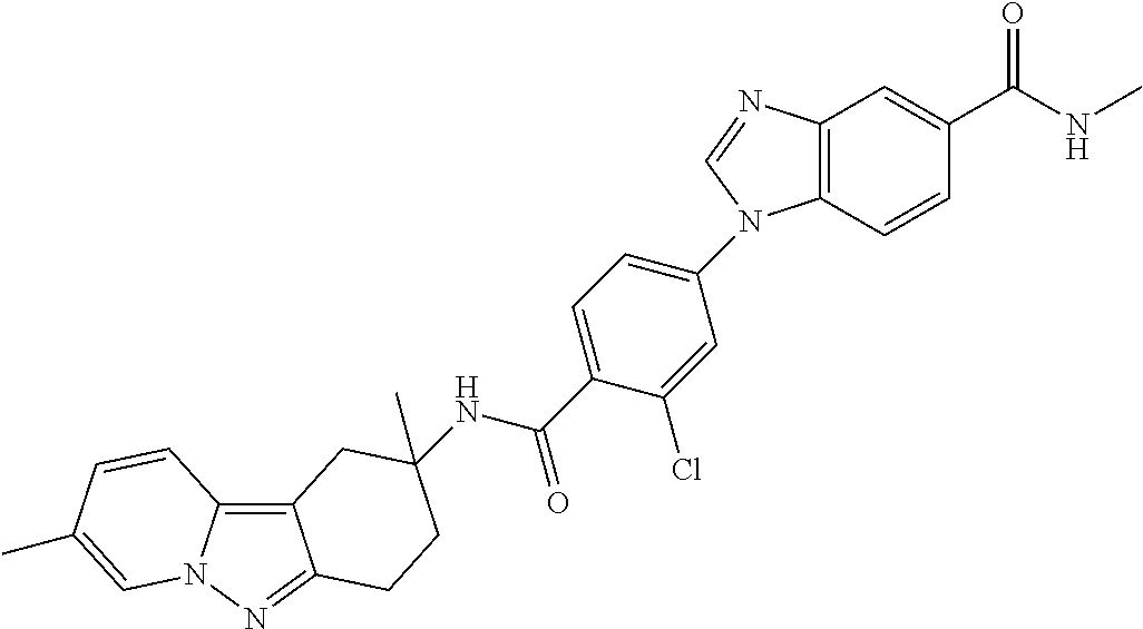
C12=C3N(N=C1CCC(C)(NC(C1=CC=C(N4C5=C(C=C(C(NC)=O)C=C5)N=C4)C=C1Cl)=O)C2)C=C(C)C=C3
